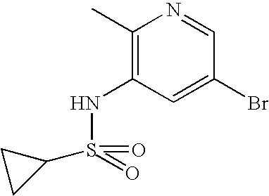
C1(C)=C(NS(=O)(=O)C2CC2)C=C(Br)C=N1
